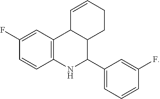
C1(F)=CC2=C(C=C1)NC(C1=CC=CC(F)=C1)C1C2C=CCC1
